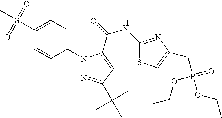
C1(N2N=C(C(C)(C)C)C=C2C(=O)NC2=NC(CP(OCC)(=O)OCC)=CS2)=CC=C(S(C)(=O)=O)C=C1
